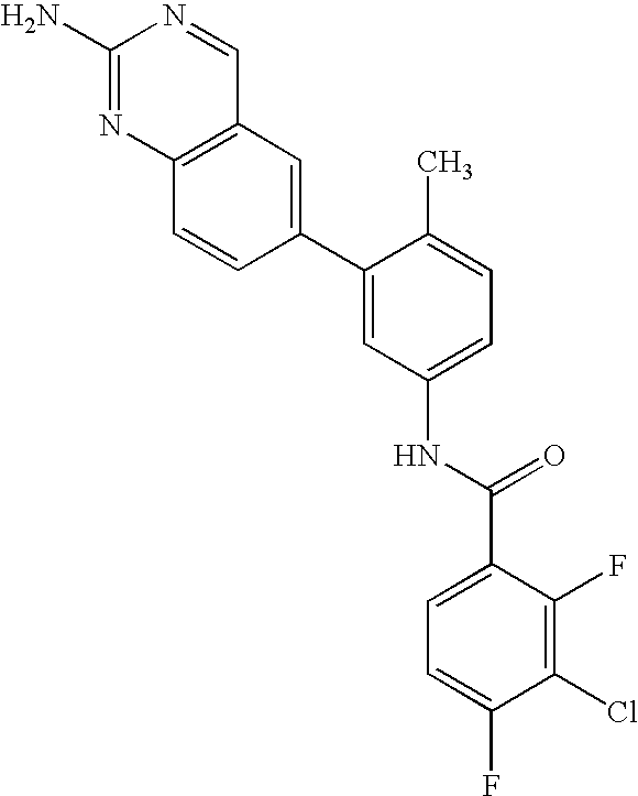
C1(N)=NC2=C(C=N1)C=C(C1=CC(NC(C3=CC=C(F)C(Cl)=C3F)=O)=CC=C1C)C=C2
